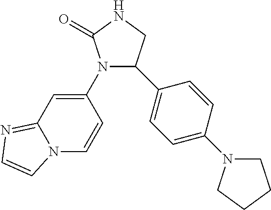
N1(C2=CC3=NC=CN3C=C2)C(C2=CC=C(N3CCCC3)C=C2)CNC1=O
